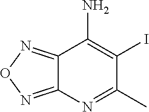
C12=NON=C1N=C(C)C(I)=C2N
